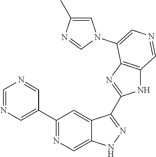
C1(C2=CN=CN=C2)=NC=C2C(=C1)C(C1=NC3=C(N1)C=NC=C3N1C=C(C)N=C1)=NN2
